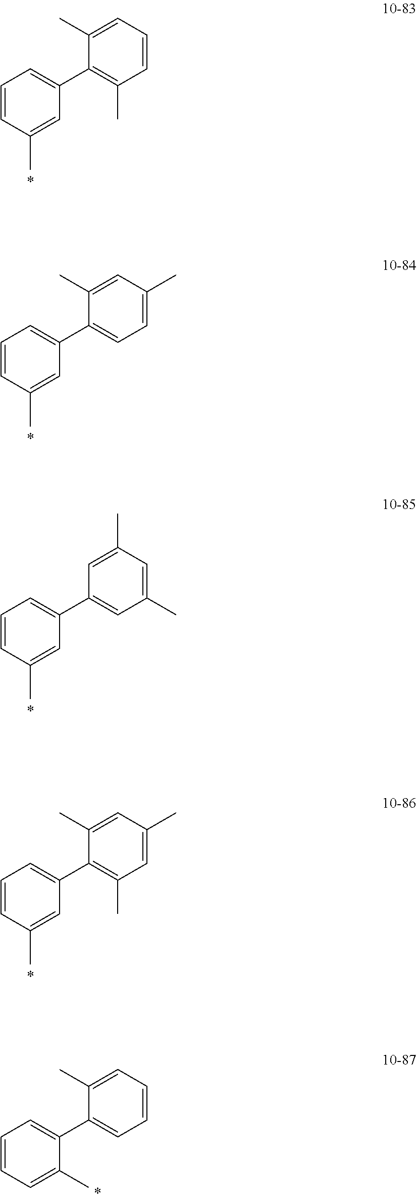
C1=CC(C)=CC(C2=C(C)C=CC=C2C)=C1.C1=CC(C)=CC(C2=CC=C(C)C=C2C)=C1.C1=CC(C)=CC(C2=CC(C)=CC(C)=C2)=C1.C1=CC(C)=CC(C2=C(C)C=C(C)C=C2C)=C1.C1=CC=C(C)C(C2=CC=CC=C2C)=C1
